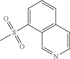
C1=C(S(C)(=O)=O)C2=C(C=C1)C=CN=C2
